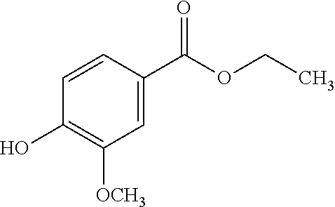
C1=CC(C(OCC)=O)=CC([OCH3])=C1O
